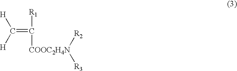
C(=C([R1])[COOC2H4N]([R2])[R3])([H])[H]
